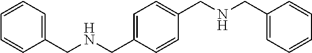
C1=C(CNCC2=CC=CC=C2)C=CC(CNCC2=CC=CC=C2)=C1
